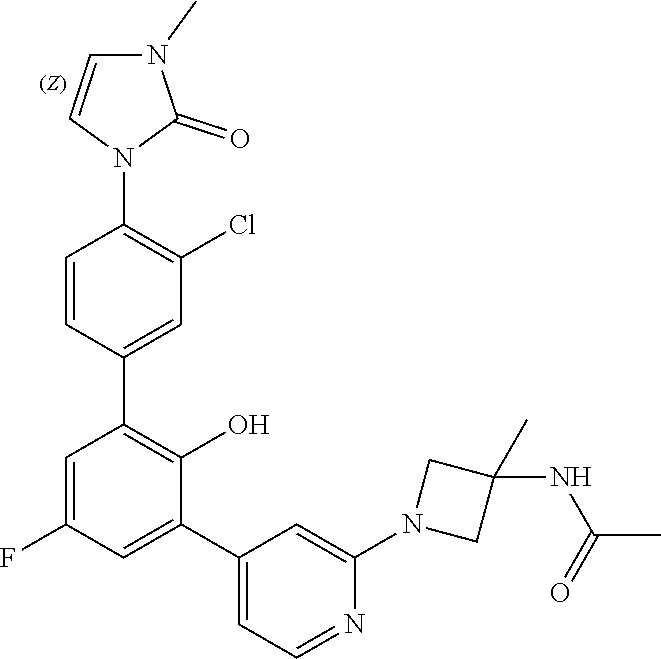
C1=CC(C2=C(O)C(C3=CC=NC(N4CC(NC(=O)C)(C)C4)=C3)=CC(F)=C2)=CC(Cl)=C1N1C(=O)N(C)C=C1
